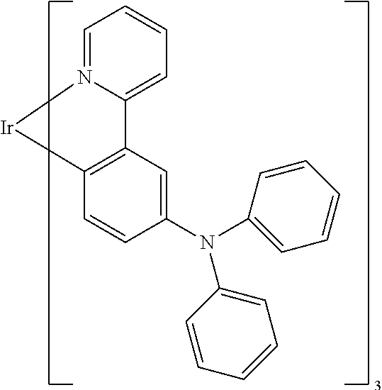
C12=C(C=C(N(C3=CC=CC=C3)C3=CC=CC=C3)C=C1)C1=CC=CC=N1[Ir]2
